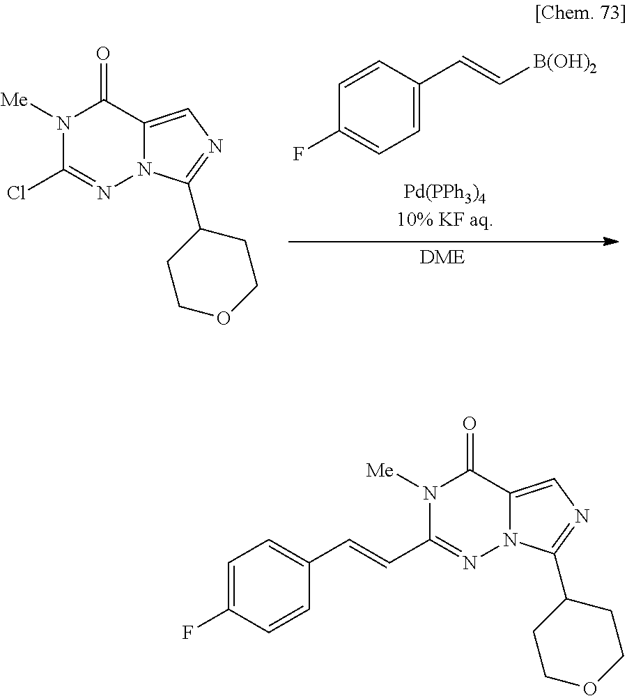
N1([Me])C(Cl)=NN2C(=CN=C2C2CCOCC2)C1=O.C1=C(C=C[B(OH)2])C=CC(F)=C1.N1([Me])C(C=CC2=CC=C(F)C=C2)=NN2C(=CN=C2C2CCOCC2)C1=O
